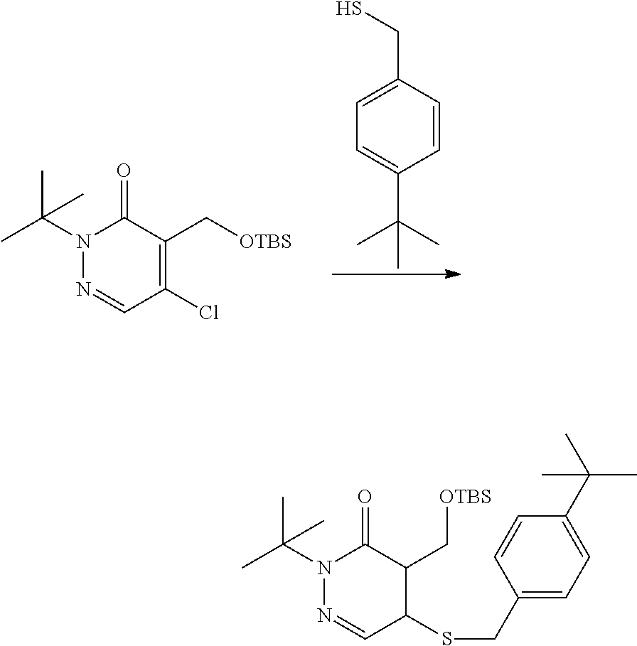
C1=CC(CS)=CC=C1C(C)(C)C.C1(Cl)=C(C[OTBS])C(=O)N(C(C)(C)C)N=C1.C1(SCC2=CC=C(C(C)(C)C)C=C2)C(C[OTBS])C(=O)N(C(C)(C)C)N=C1
